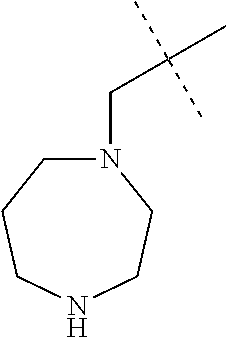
N1(CC(C)(C)C)CCCNCC1
